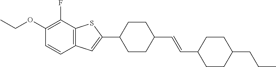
O(C1=C(F)C2=C(C=C1)C=C(C1CCC(C=CC3CCC(CCC)CC3)CC1)S2)CC
